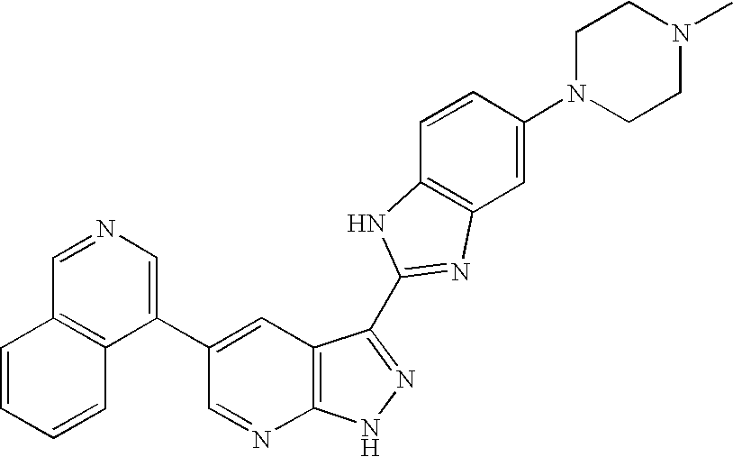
C1(C2=CC3=C(N=C2)NN=C3C2=NC3=C(C=CC(N4CCN(C)CC4)=C3)N2)=CN=CC2=C1C=CC=C2
